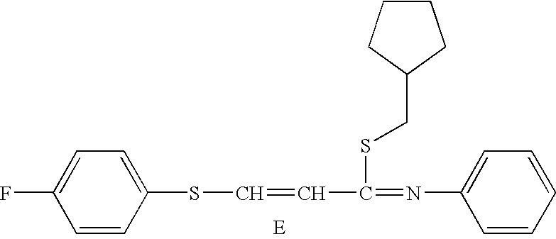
C1=CC(SC=CC(=NC2=CC=CC=C2)SCC2CCCC2)=CC=C1F
